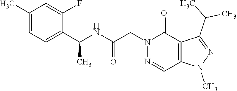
C1(C(NC(CN2N=CC3=C(C2=O)C(C(C)C)=NN3C)=O)C)=CC=C(C)C=C1F
